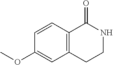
C12=C(C=CC(OC)=C1)C(=O)NCC2
